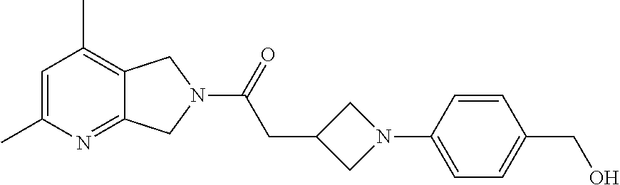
C1=C(C)N=C2C(=C1C)CN(C(=O)CC1CN(C3=CC=C(CO)C=C3)C1)C2
